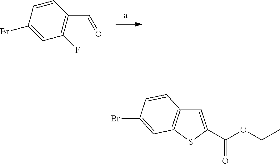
C1=CC(Br)=CC(F)=C1C=O.C1=C(C(OCC)=O)SC2=C1C=CC(Br)=C2
